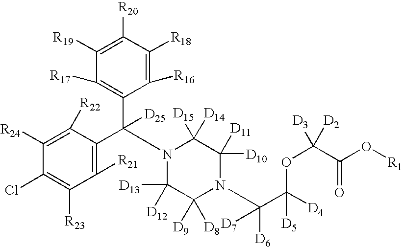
C1([R24])=C([R22])C(C(C2=C([R17])C([R19])=C([R20])C([R18])=C2[R16])([D25])N2C([D13])([D12])C([D9])([D8])N(C(C([D4])(OC([D2])([D3])C(O[R1])=O)[D5])([D6])[D7])C([D10])([D11])C2([D15])[D14])=C([R21])C([R23])=C1Cl
